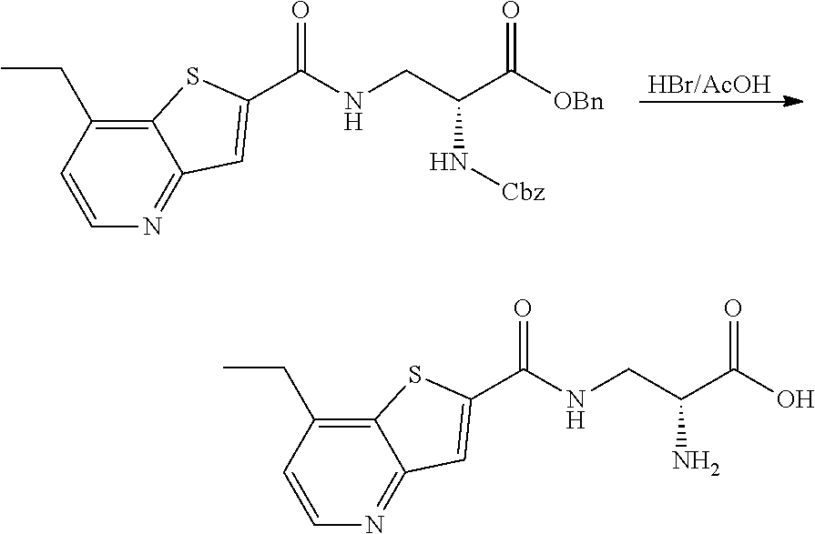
[HBr/AcOH].C1=CC(CC)=C2C(=N1)C=C(C(NCC(C([OBn])=O)N[Cbz])=O)S2.C1=CC(CC)=C2C(=N1)C=C(C(NCC(C(O)=O)N)=O)S2
